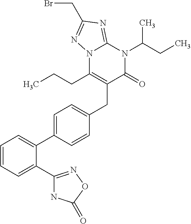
C1=CC=C(C2=NOC(=O)N2)C(C2=CC=C(CC3=C(CCC)N4C(=NC(CBr)=N4)N(C(CC)C)C3=O)C=C2)=C1
